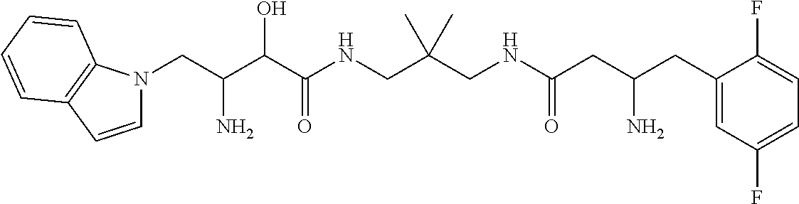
C(C(C(C(NCC(CNC(CC(CC1=CC(F)=CC=C1F)N)=O)(C)C)=O)O)N)N1C=CC2=C1C=CC=C2
